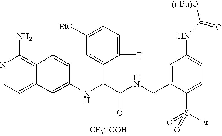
C1=C(CNC(C(NC2=CC3=CC=NC(N)=C3C=C2)C2=CC([EtO])=CC=C2F)=O)C(S([Et])(=O)=O)=CC=C1NC([(i-Bu)O])=O.[CF3COOH]
